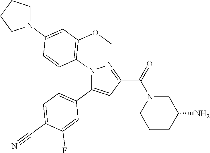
C1=C(C#N)C(F)=CC(C2=CC(C(=O)N3CCCC(N)C3)=NN2C2=C(OC)C=C(N3CCCC3)C=C2)=C1
